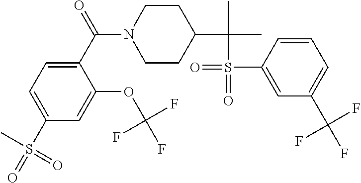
C1(C(N2CCC(C(C)(C)S(=O)(C3=CC(C(F)(F)F)=CC=C3)=O)CC2)=O)=CC=C(S(=O)(C)=O)C=C1OC(F)(F)F
